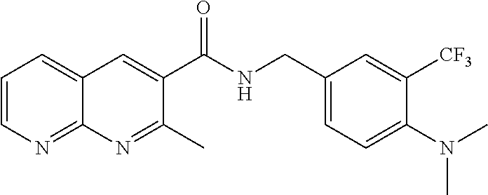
C1=CN=C2C(=C1)C=C(C(NCC1=CC=C(N(C)C)C([CF3])=C1)=O)C(C)=N2
